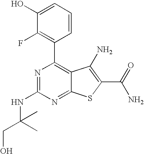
C1(C2=C(F)C(O)=CC=C2)=C2C(=NC(NC(CO)(C)C)=N1)SC(C(N)=O)=C2N
